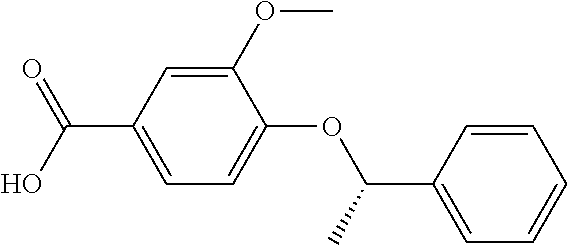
C1(OC)=CC(C(O)=O)=CC=C1OC(C1=CC=CC=C1)C
